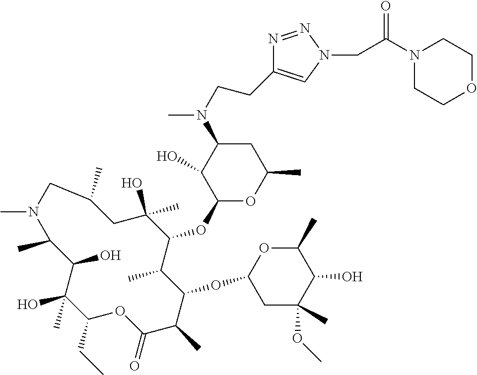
C1(CC)C(C)(O)C(O)C(C)N(C)CC(C)CC(O)(C)C(OC2OC(C)CC(N(C)CCC3=CN(CC(N4CCOCC4)=O)N=N3)C2O)C(C)C(OC2CC(C)(OC)C(O)C(C)O2)C(C)C(=O)O1
